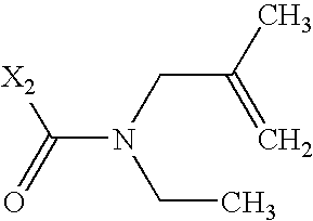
C(N(CC(C)=C)CC)(=O)[X2]
